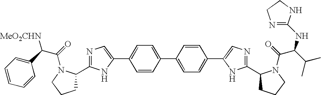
C1=CC(C2=CC=C(C3=CN=C(C4CCCN4C(=O)C(C(C)C)NC4=NCCN4)N3)C=C2)=CC=C1C1=CN=C(C2CCCN2C(=O)C(C2=CC=CC=C2)[MeO2CHN])N1
